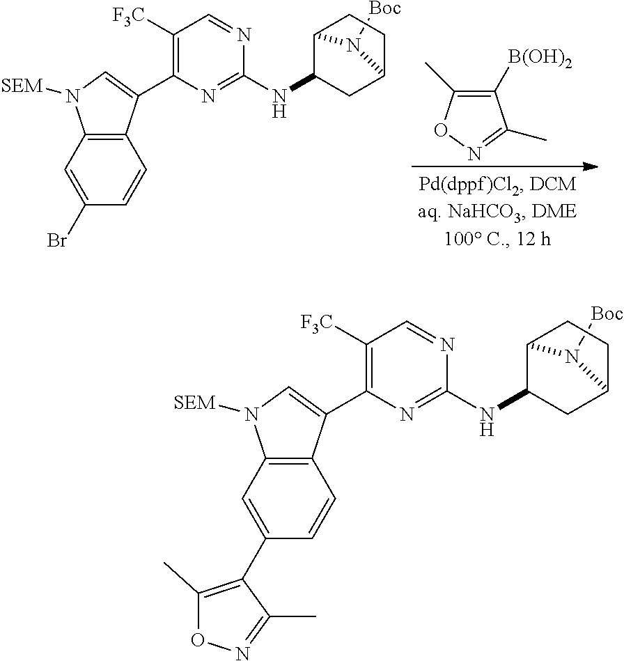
C12=C(C=C(Br)C=C1)N([SEM])C=C2C1=C([F3C])C=NC(NC2C3CCC(C2)N3[Boc])=N1.C1([B(OH)2])=C(C)ON=C1C.C12=C(C=C(C3=C(C)ON=C3C)C=C1)N([SEM])C=C2C1=C([F3C])C=NC(NC2C3CCC(C2)N3[Boc])=N1
